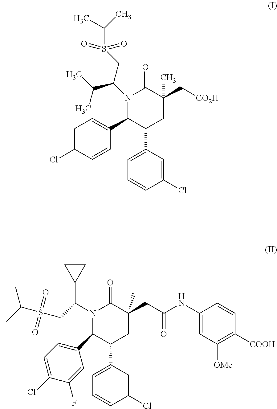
C1=C(C2C(C3=CC=C(Cl)C=C3)N(C(CS(C(C)C)(=O)=O)C(C)C)C(=O)C(C[CO2H])(C)C2)C=C(Cl)C=C1.C1=C(C2C(C3=CC=C(Cl)C(F)=C3)N(C(CS(C(C)(C)C)(=O)=O)C3CC3)C(=O)C(CC(NC3=CC([OMe])=C([COOH])C=C3)=O)(C)C2)C=C(Cl)C=C1
